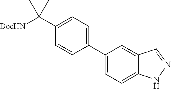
C1(C2=CC=C3C(=C2)C=N[N H]3)=CC=C(C([BocHN])(C)C)C=C1
